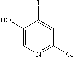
C1(O)=CN=C(Cl)C=C1I
